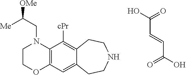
C(C=CC(O)=O)(O)=O.C1COC2=C(N1CC([Me])[OMe])C([cPr])=C1C(=C2)CCNCC1
